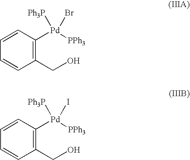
C1=CC=CC(CO)=C1[Pd]([PPh3])([Ph3P])Br.C1=CC=CC(CO)=C1[Pd]([PPh3])([Ph3P])I
